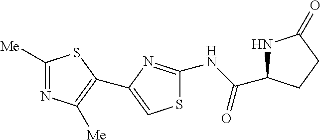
S1C(NC(=O)C2NC(=O)CC2)=NC(C2=C([Me])N=C([Me])S2)=C1
